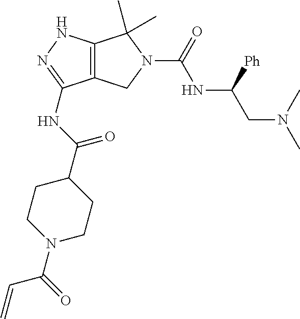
C12=C(NN=C1NC(C1CCN(C(C=C)=O)CC1)=O)C(C)(C)N(C(NC(CN(C)C)[Ph])=O)C2
